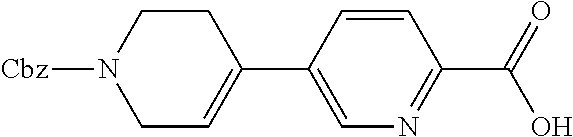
C1C=C(C2=CN=C(C(=O)O)C=C2)CCN1[Cbz]
